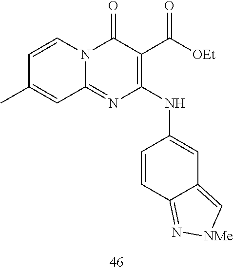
C1=CC(C)=CC2=NC(NC3=CC4=C[NMe]N=C4C=C3)=C(C([OEt])=O)C(=O)N12
